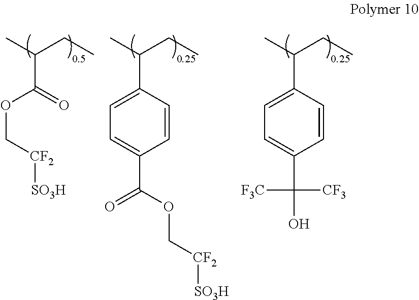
C1=C(C(C)CC)C=CC(C(OC[CF2][SO3H])=O)=C1.C1=C(C(C)CC)C=CC(C(O)([F3C])[CF3])=C1.O(C(=O)C(C)CC)C[CF2][SO3H]
